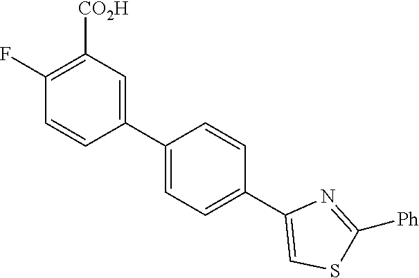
C1(C2=CC([CO2H])=C(F)C=C2)=CC=C(C2=CSC([Ph])=N2)C=C1
